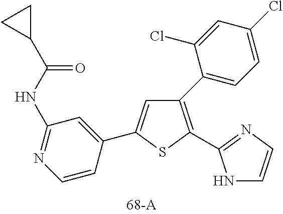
C1(C2=CC=C(Cl)C=C2Cl)=C(C2=NC=CN2)SC(C2=CC(NC(C3CC3)=O)=NC=C2)=C1
